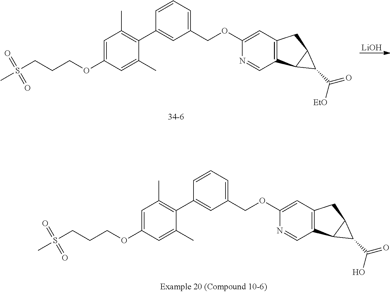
C1=CC=C(COC2=CC3=C(C=N2)C2C(C3)C2C([EtO])=O)C=C1C1=C(C)C=C(OCCCS(C)(=O)=O)C=C1C.[LiOH].C1=CC=C(COC2=CC3=C(C=N2)C2C(C3)C2C(O)=O)C=C1C1=C(C)C=C(OCCCS(C)(=O)=O)C=C1C
